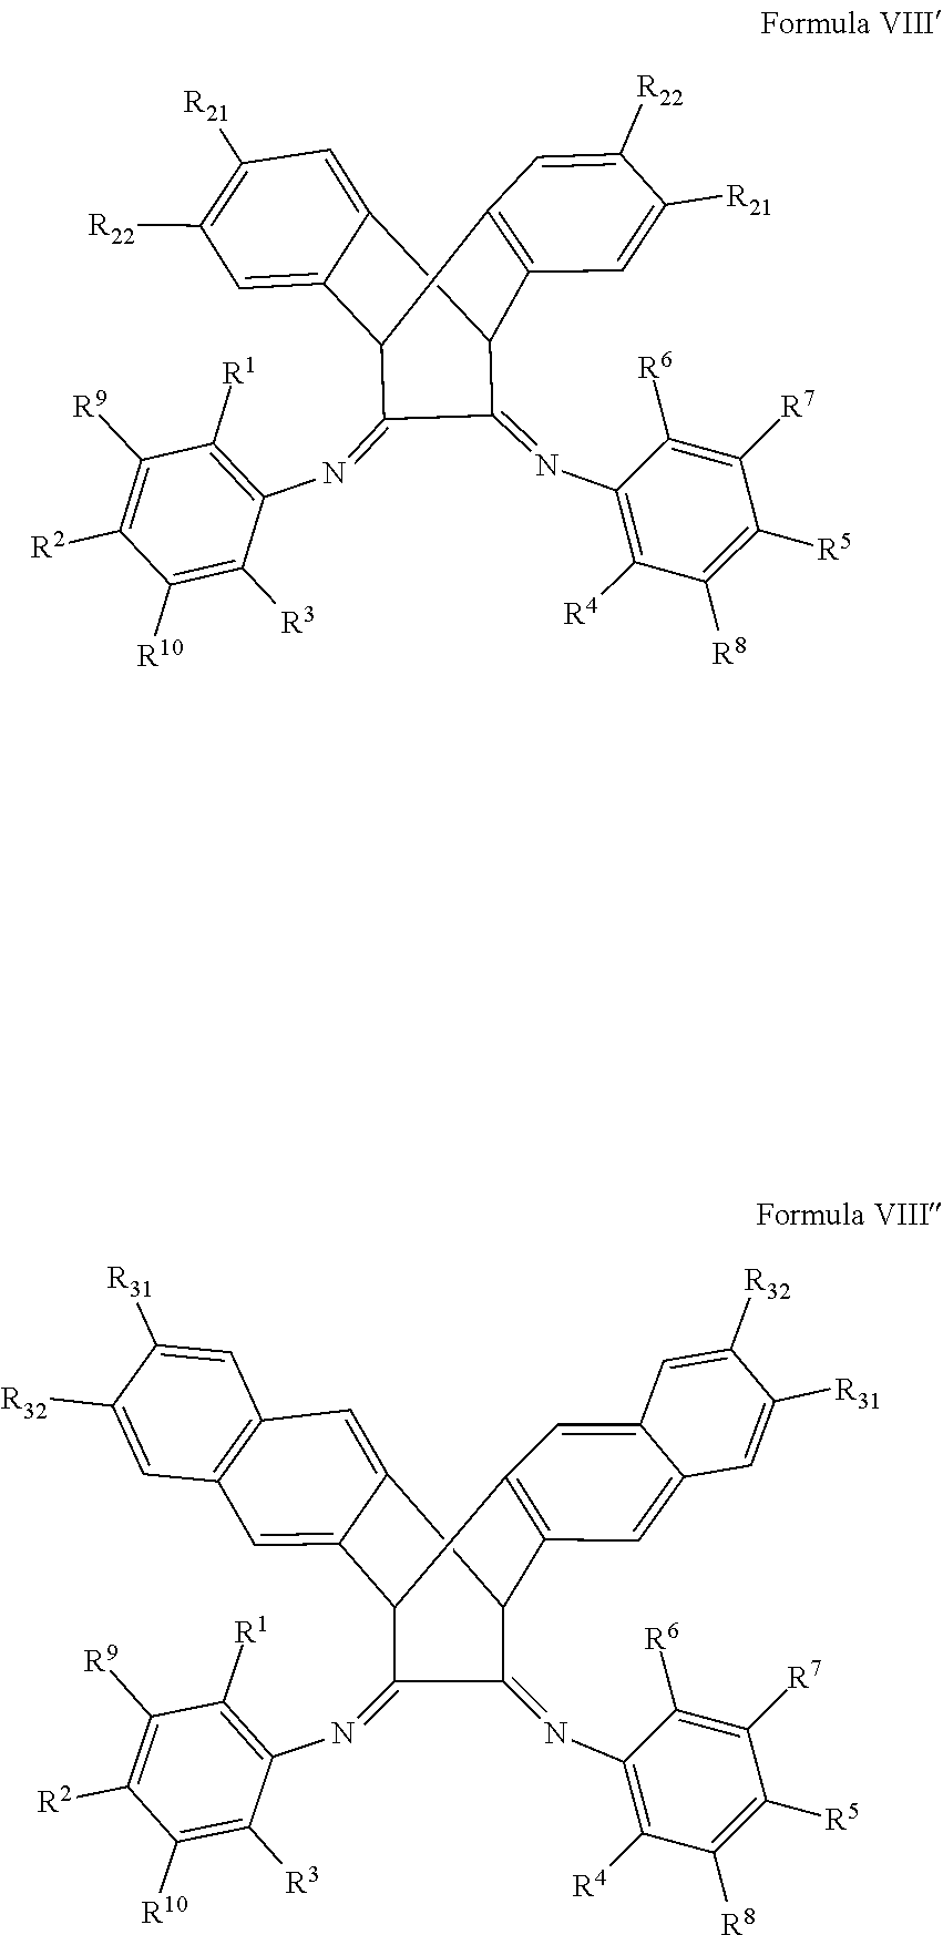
C1(=NC2=C([R1])C([R9])=C([R2])C([R10])=C2[R3])C(=NC2=C([R4])C([R8])=C([R5])C([R7])=C2[R6])C2C3=CC([R21])=C([R22])C=C3C1C1=C2C=C([R21])C([R22])=C1.C1(=NC2=C([R1])C([R9])=C([R2])C([R10])=C2[R3])C(=NC2=C([R4])C([R8])=C([R5])C([R7])=C2[R6])C2C3=CC4=C(C=C3C1C1=C2C=C2C(=C1)C=C([R32])C([R31])=C2)C=C([R32])C([R31])=C4
